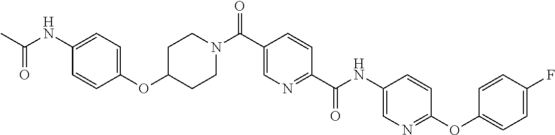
C1CN(C(C2=CN=C(C(=O)NC3=CN=C(OC4=CC=C(F)C=C4)C=C3)C=C2)=O)CCC1OC1=CC=C(NC(=O)C)C=C1
